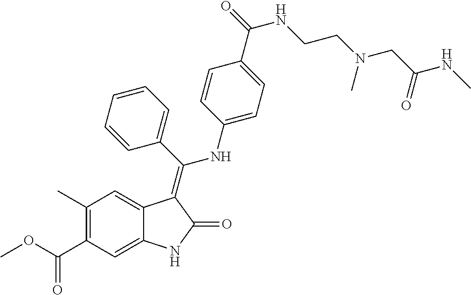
C1(C)=C(C(OC)=O)C=C2C(=C1)C(=C(C1=CC=CC=C1)NC1=CC=C(C(=O)NCCN(CC(NC)=O)C)C=C1)C(=O)N2
